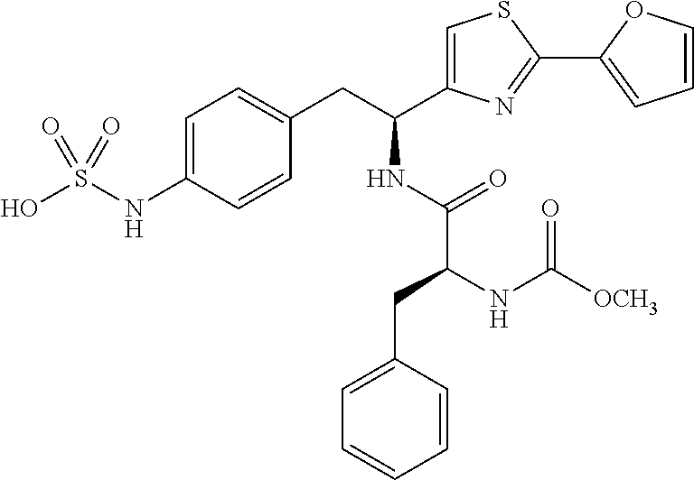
C1=C(NS(O)(=O)=O)C=CC(CC(NC(=O)C(NC([OCH3])=O)CC2=CC=CC=C2)C2=CSC(C3=CC=CO3)=N2)=C1
